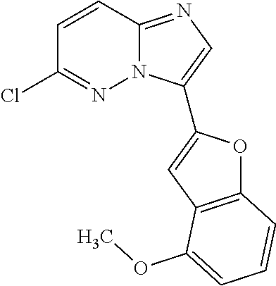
C1(Cl)=NN2C(=NC=C2C2=CC3=C(O2)C=CC=C3OC)C=C1
